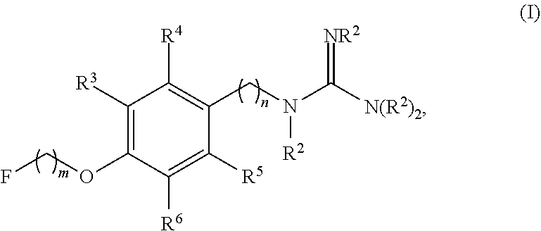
C1([R3])=C(OCF)C([R6])=C([R5])C(CN(C(=[NR2])[N(R2)2])[R2])=C1[R4]
